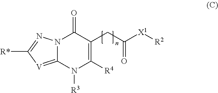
C12=[V]C([R*])=NN1C(=O)C(CC([X1][R2])=O)=C([R4])N2[R3]
